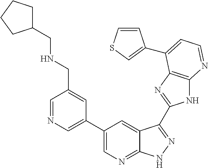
C1=NC=C(C2=CN=C3C(=C2)C(C2=NC4=C(N2)N=CC=C4C2=CSC=C2)=NN3)C=C1CNCC1CCCC1
